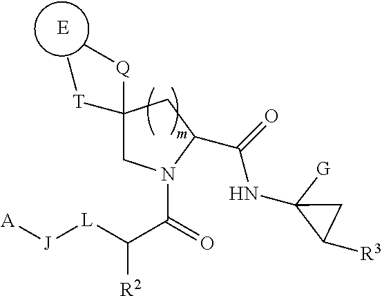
[E].C1([T]C)([Q]C)CN(C(=O)C([L][J][A])[R2])C(C(=O)NC2([G])CC2[R3])C1
